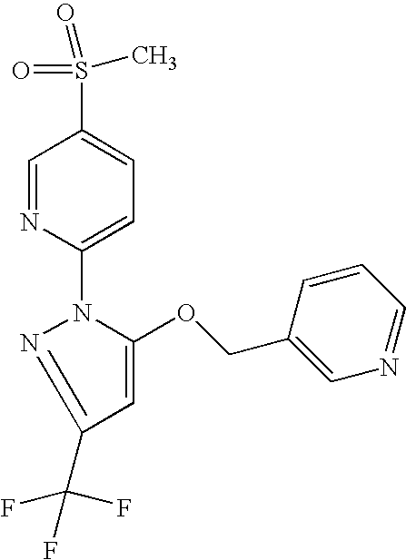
C1=NC(N2N=C(C(F)(F)F)C=C2OCC2=CN=CC=C2)=CC=C1S(=O)(C)=O
